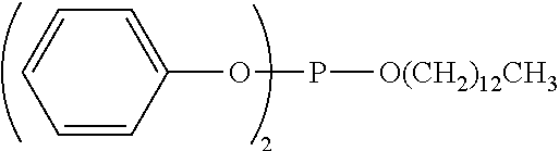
C1=CC(OP[O(CH2)12CH3])=CC=C1
